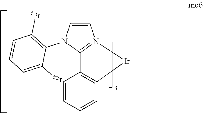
C1=CN(C2=C([iPr])C=CC=C2[iPr])C2=N1[Ir]C1=C2C=CC=C1
